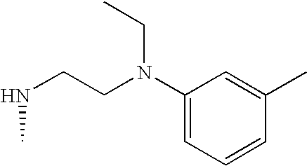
C1(N(CCNC)CC)=CC=CC(C)=C1
